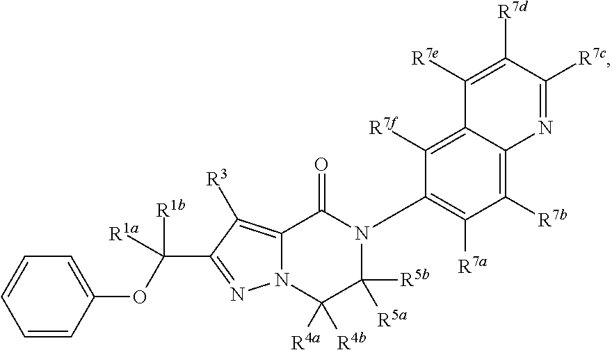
N12C(=C([R3])C(C([R1a])(OC3=CC=CC=C3)[R1b])=N1)C(=O)N(C1=C([R7a])C([R7b])=C3C(=C1[R7f])C([R7e])=C([R7d])C([R7c])=N3)C([R5a])([R5b])C2([R4a])[R4b]
